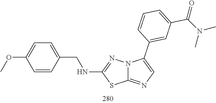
O(C)C1=CC=C(CNC2=NN3C(=NC=C3C3=CC(C(=O)N(C)C)=CC=C3)S2)C=C1
